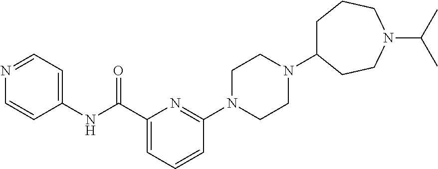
C1(C(NC2=CC=NC=C2)=O)=CC=CC(N2CCN(C3CCCN(C(C)C)CC3)CC2)=N1
